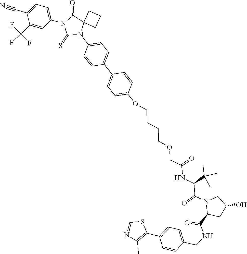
C1(OCCCCOCC(NC(C(N2CC(O)CC2C(NCC2=CC=C(C3=C(C)N=CS3)C=C2)=O)=O)C(C)(C)C)=O)=CC=C(C2=CC=C(N3C4(C(=O)N(C5=CC=C(C#N)C(C(F)(F)F)=C5)C3=S)CCC4)C=C2)C=C1
